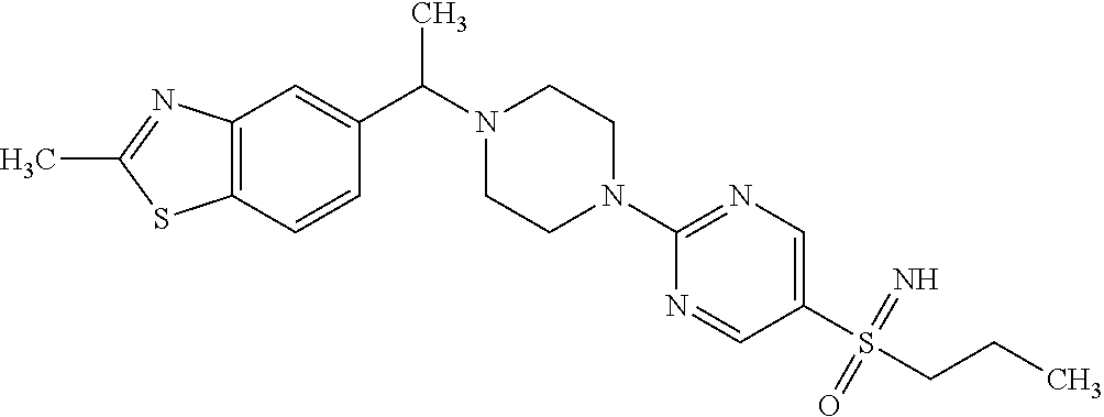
C12=C(C=C(C(C)N3CCN(C4=NC=C(S(=O)(CCC)=N)C=N4)CC3)C=C1)N=C(C)S2
